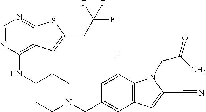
C1=NC(NC2CCN(CC3=CC4=C(C(F)=C3)N(CC(=O)N)C(C#N)=C4)CC2)=C2C(=N1)SC(CC(F)(F)F)=C2
